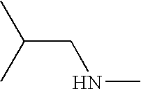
C(CNC)(C)C
